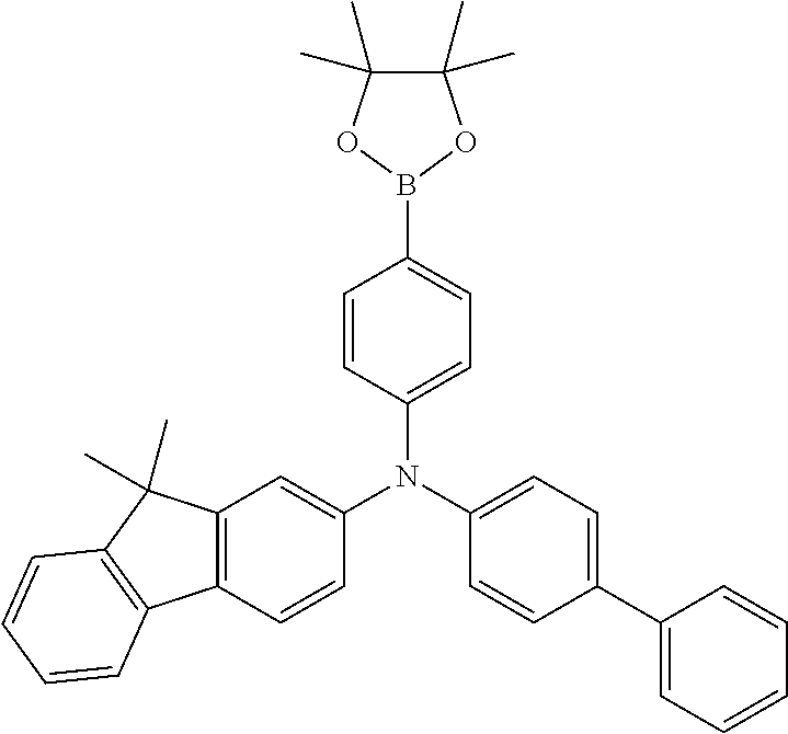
C1=CC(N(C2=CC3=C(C=C2)C2=C(C3(C)C)C=CC=C2)C2=CC=C(C3=CC=CC=C3)C=C2)=CC=C1B1OC(C)(C)C(C)(C)O1
